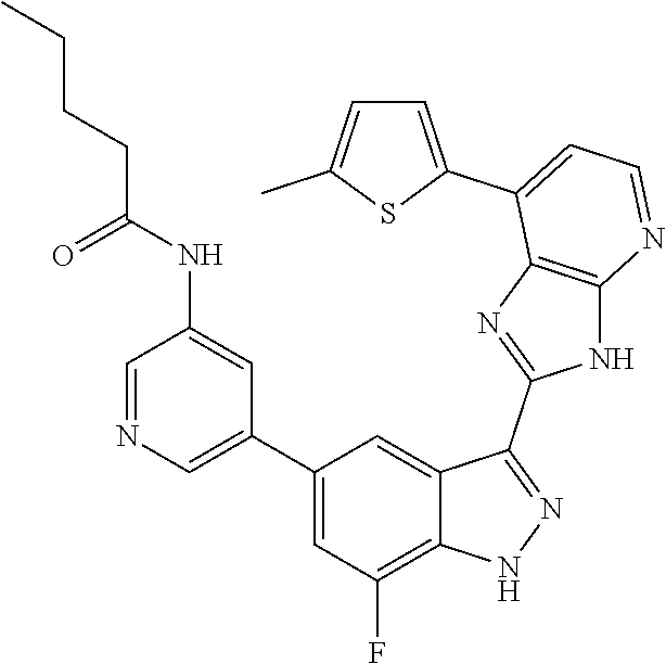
C1=NC=C(C2=CC(F)=C3C(=C2)C(C2=NC4=C(N2)N=CC=C4C2=CC=C(C)S2)=NN3)C=C1NC(CCCC)=O
